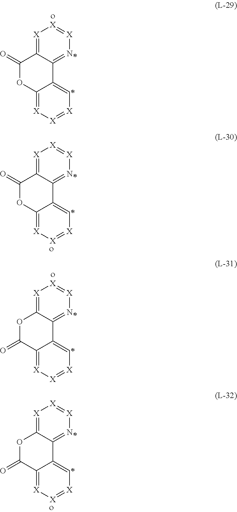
[X]1=C2C(=N[X]=[X]1)C1=C[X]=[X][X]=C1OC2=O.[X]1=C2C(=N[X]=[X]1)C1=C[X]=[X][X]=C1OC2=O.[X]1=C2C(=N[X]=[X]1)C1=C[X]=[X][X]=C1C(=O)O2.[X]1=C2C(=N[X]=[X]1)C1=C[X]=[X][X]=C1C(=O)O2
